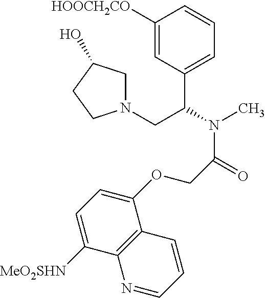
C1([HOOCH2CO])=CC(C(N(C)C(=O)COC2=CC=C([MeO2SHN])C3=C2C=CC=N3)CN2CC(O)CC2)=CC=C1
